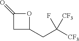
O1C(=O)CC1CC([CF3])(F)[CF3]
